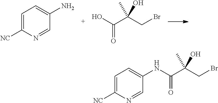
C1=C([NC])N=CC(N)=C1.C(C(CBr)(O)C)(O)=O.C1=NC([NC])=CC=C1NC(C(CBr)(O)C)=O
